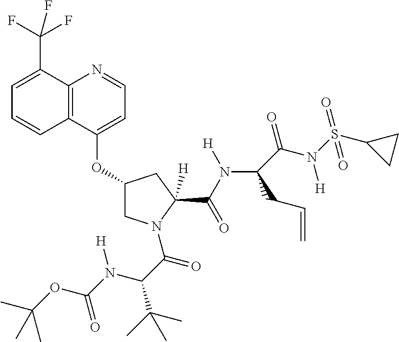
C12=C(C(OC3CN(C(C(N(C(=O)OC(C)(C)C)[H])C(C)(C)C)=O)C(C(N([H])C4(C(=O)N(S(=O)(C5CC5)=O)[H])C(C=C)C4)=O)([H])C3)=CC=N1)C=CC=C2C(F)(F)F
